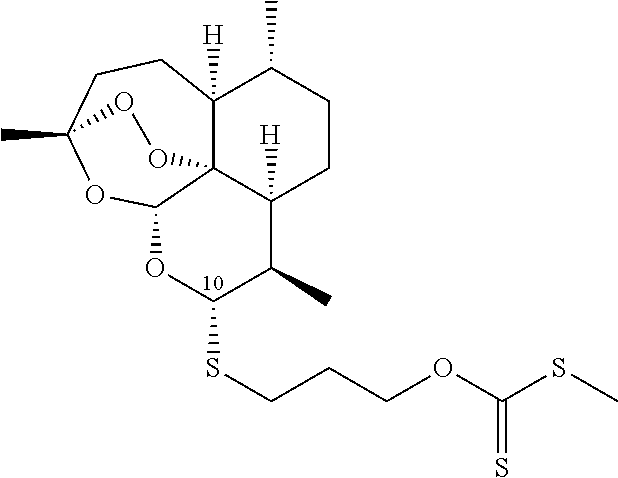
C12([H])C34C([H])(CCC1C)C(C)C(SCCCOC(SC)=S)OC3OC(C)(CC2)OO4
